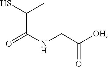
C(C(NCC([OH])=O)=O)(C)S
